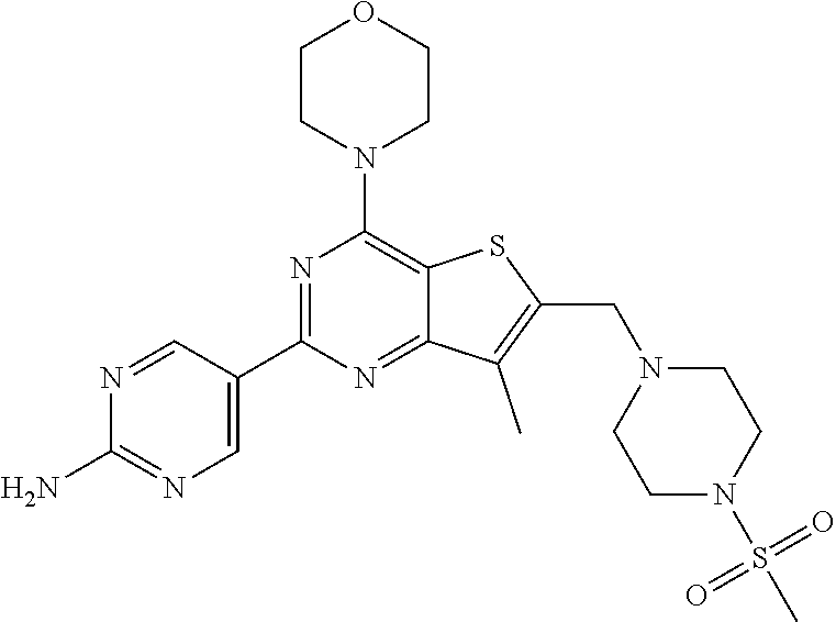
C1=NC(N)=NC=C1C1=NC(N2CCOCC2)=C2C(=N1)C(C)=C(CN1CCN(S(C)(=O)=O)CC1)S2
